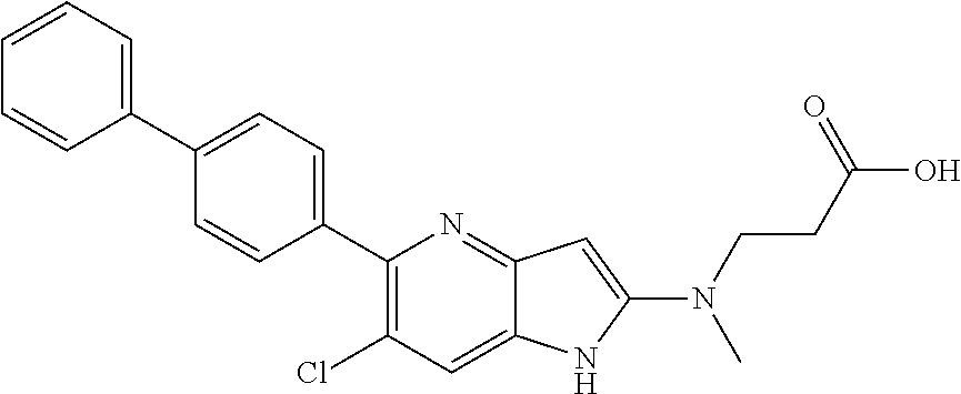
C1(C2=CC=C(C3=CC=CC=C3)C=C2)=C(Cl)C=C2C(=N1)C=C(N(CCC(O)=O)C)N2
